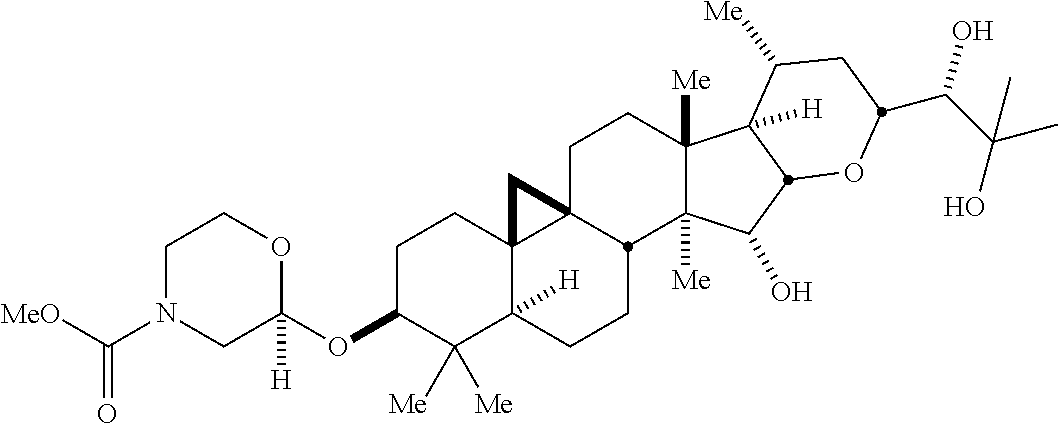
C1C(OC2([H])OCCN(C([MeO])=O)C2)C([Me])([Me])C2([H])C3(C1)C1(CCC4([Me])C([Me])(C(O)C5C4([H])C([Me])CC(C(C(C)(O)C)O)O5)C1CC2)C3
